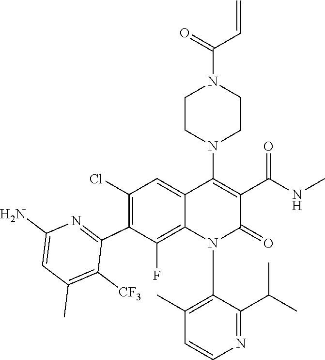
C1(N2C3=C(F)C(C4=NC(N)=CC(C)=C4[CF3])=C(Cl)C=C3C(N3CCN(C(C=C)=O)CC3)=C(C(NC)=O)C2=O)=C(C)C=CN=C1C(C)C
